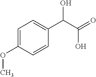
C1=C(OC)C=CC(C(C(=O)O)O)=C1
